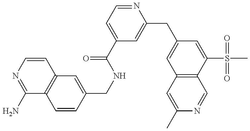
C1(N)=NC=CC2=C1C=CC(CNC(C1=CC=NC(CC3=CC4=C(C(S(C)(=O)=O)=C3)C=NC(C)=C4)=C1)=O)=C2
